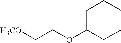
C(C(CC)OCC[H3CO])CC
